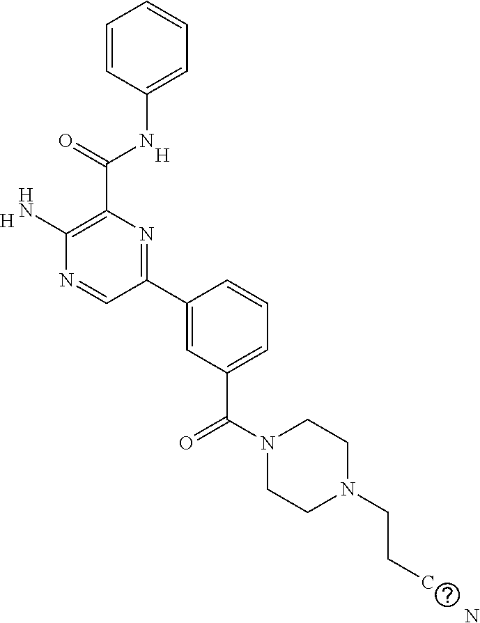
C1=CC(NC(C2=C(N)N=CC(C3=CC(C(N4CCN(CCC)CC4)=O)=CC=C3)=N2)=O)=CC=C1.[H].[H].N
